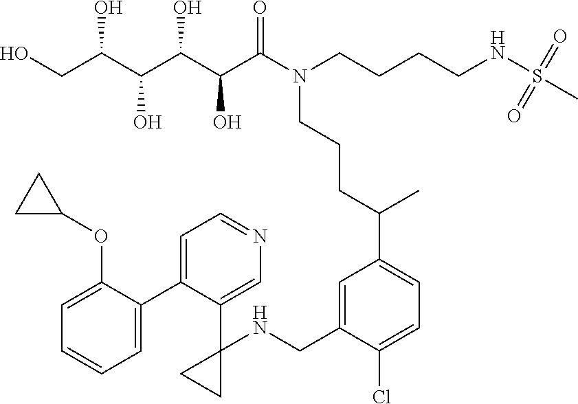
OCC(C(C(C(C(N(CCCCNS(=O)(=O)C)CCCC(C)C1=CC=C(Cl)C(CNC2(C3=CN=CC=C3C3=CC=CC=C3OC3CC3)CC2)=C1)=O)O)O)O)O
